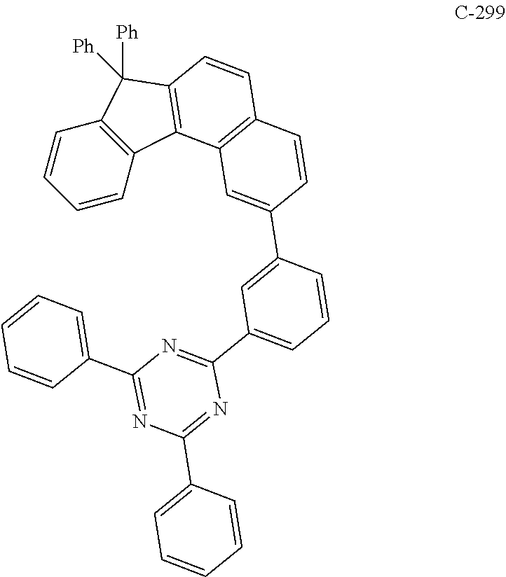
C1=CC2=C(C=C1)C1=C(C2([Ph])[Ph])C=CC2=C1C=C(C1=CC(C3=NC(C4=CC=CC=C4)=NC(C4=CC=CC=C4)=N3)=CC=C1)C=C2
